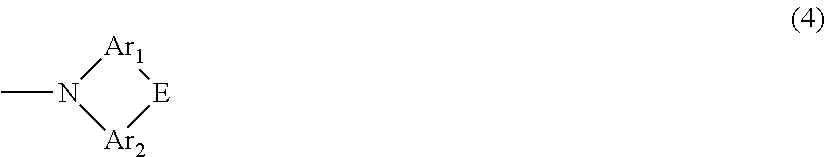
CN1[Ar2][E][Ar1]1
